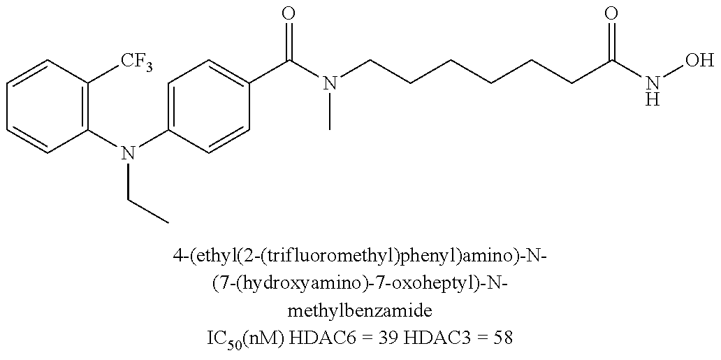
C1=CC([CF3])=C(N(C2=CC=C(C(N(CCCCCCC(NO)=O)C)=O)C=C2)CC)C=C1
